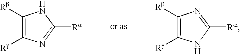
C1([Rb])=C([Rg])N=C([Ra])N1.C1([Rb])=C([Rg])NC([Ra])=N1
